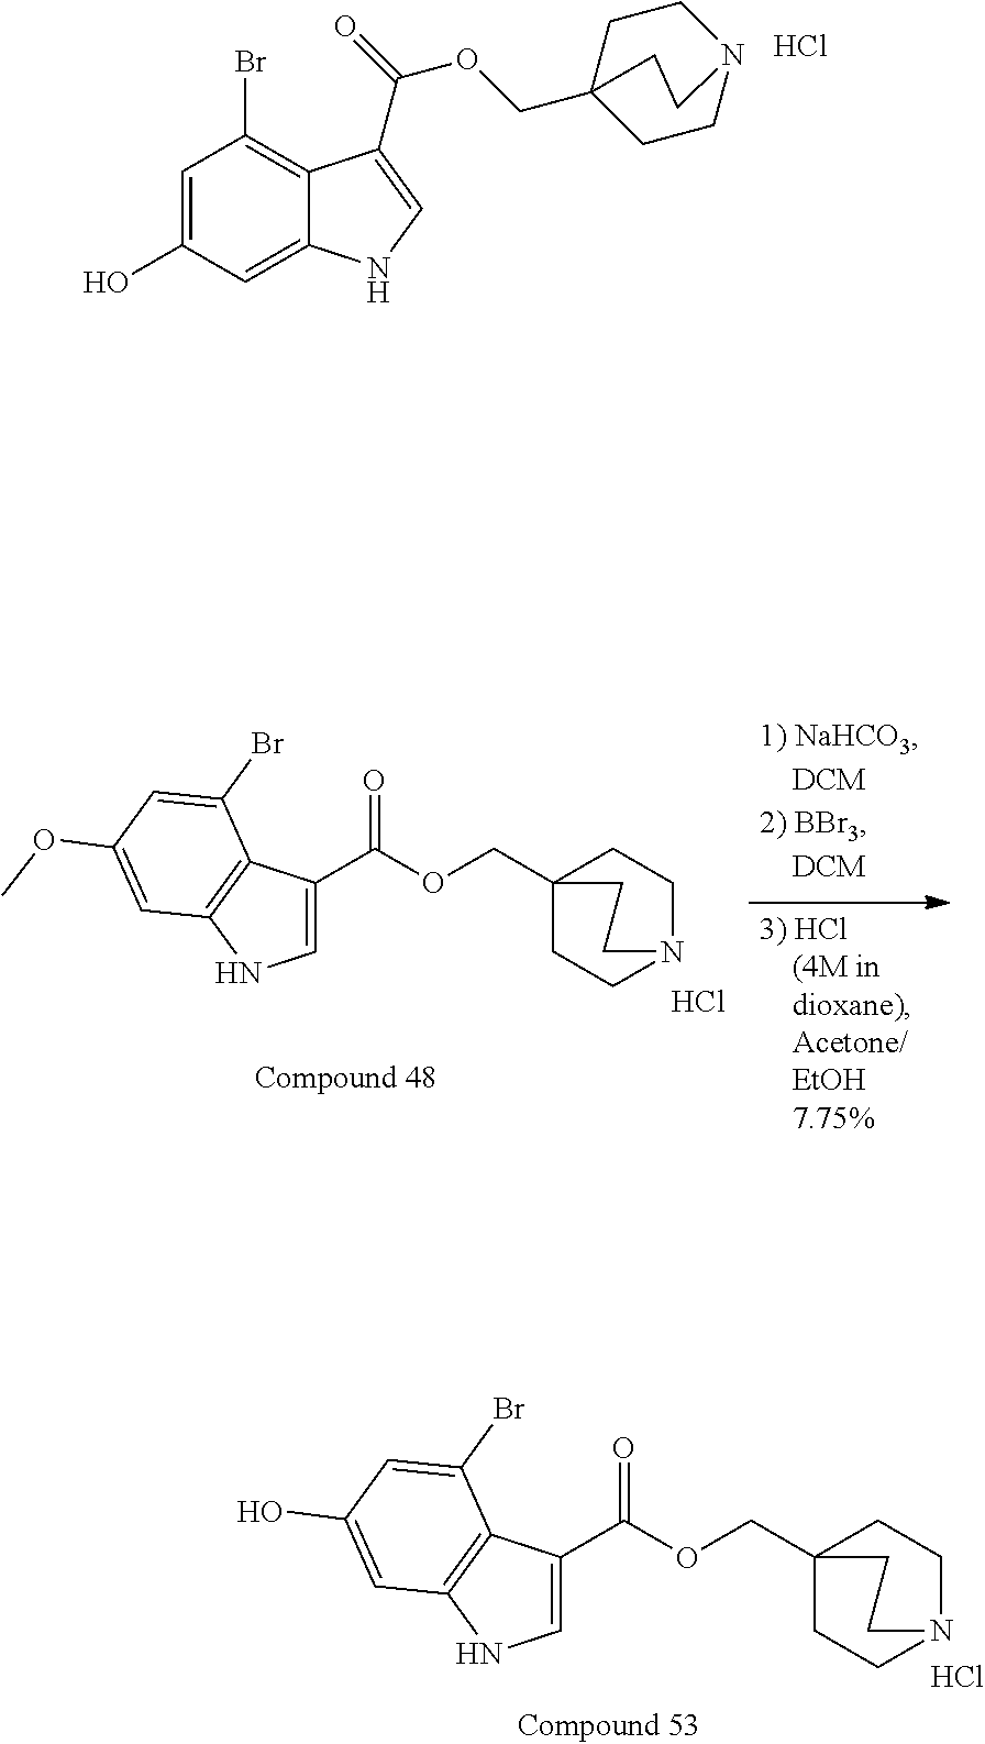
C1=C(O)C=C2C(=C1Br)C(C(=O)OCC13CCN(CC1)CC3)=CN2.Cl.Cl.C1=C(C(OCC23CCN(CC2)CC3)=O)C2=C(C=C(OC)C=C2Br)N1.Cl.C1=C(C(OCC23CCN(CC2)CC3)=O)C2=C(N1)C=C(O)C=C2Br
